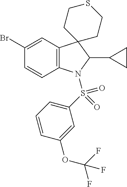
C12=C(C=C(Br)C=C1)C1(C(C3CC3)N2S(C2=CC=CC(OC(F)(F)F)=C2)(=O)=O)CCSCC1
